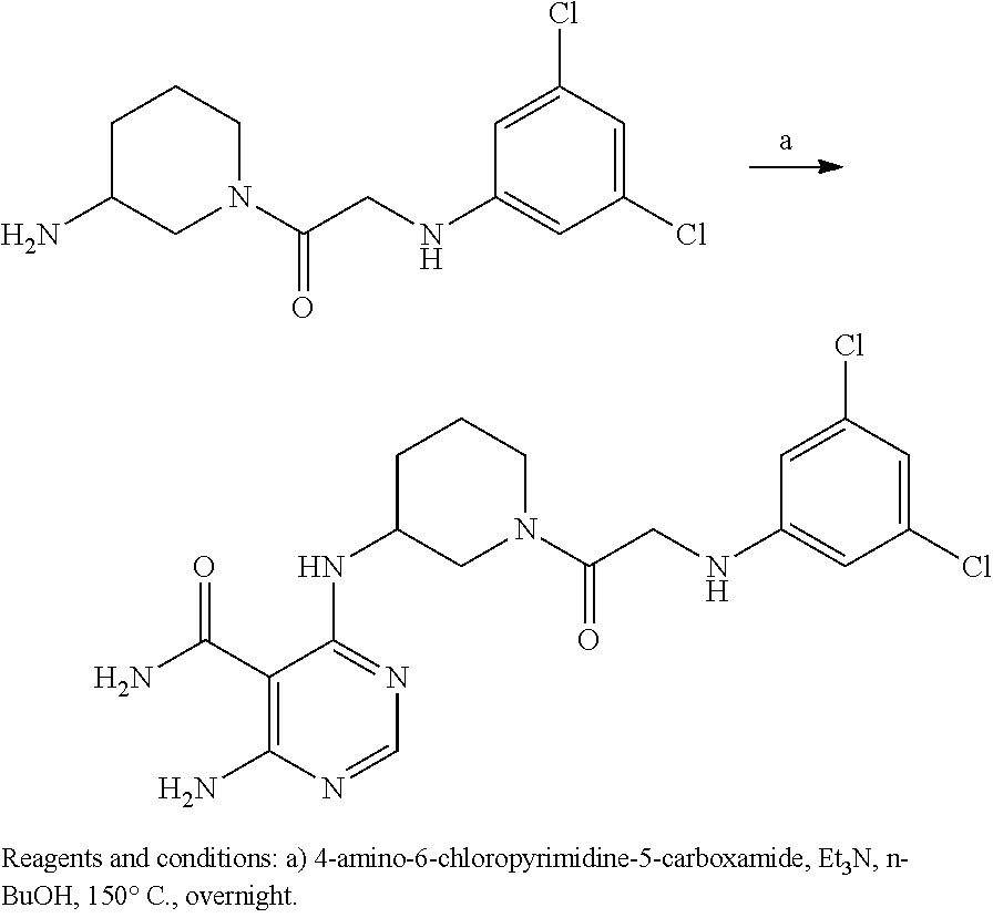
C1C(N)CN(C(CNC2=CC(Cl)=CC(Cl)=C2)=O)CC1.C1C(NC2=NC=NC(N)=C2C(N)=O)CN(C(CNC2=CC(Cl)=CC(Cl)=C2)=O)CC1
